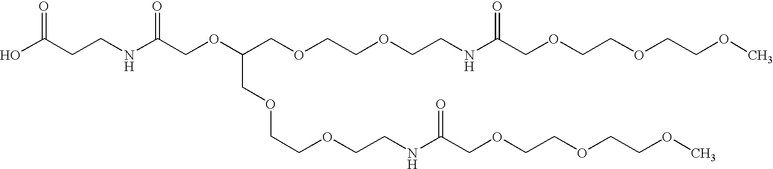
OC(CCNC(COC(COCCOCCNC(COCCOCCOC)=O)COCCOCCNC(COCCOCCOC)=O)=O)=O
